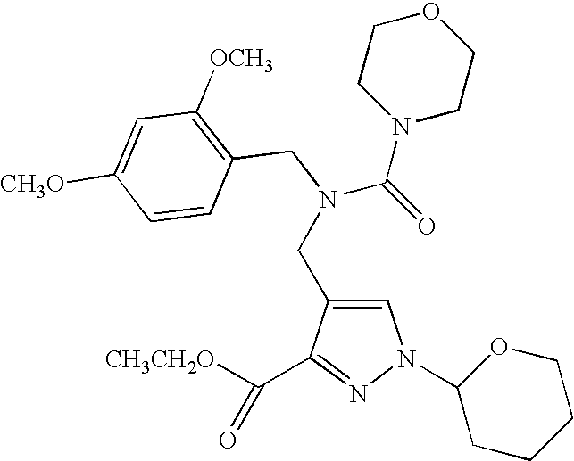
C1=C(CN(C(N2CCOCC2)=O)CC2=C([OCH3])C=C([CH3O])C=C2)C(C([CH3CH2O])=O)=NN1C1CCCCO1
